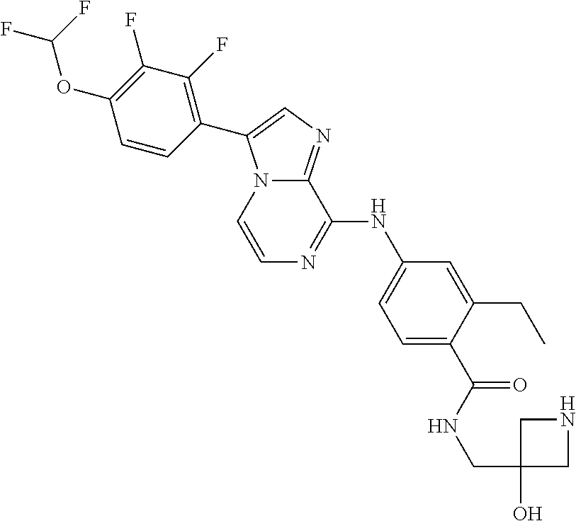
C1=CN=C(NC2=CC=C(C(NCC3(O)CNC3)=O)C(CC)=C2)C2=NC=C(C3=C(F)C(F)=C(OC(F)F)C=C3)N12
